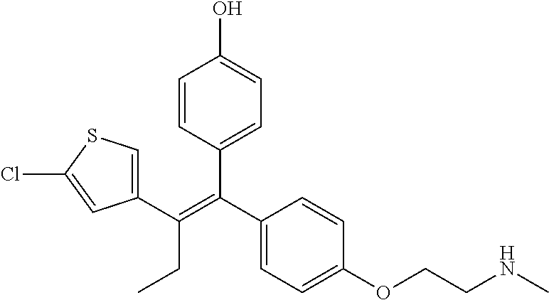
C1=CC(C(C2=CC=C(OCCNC)C=C2)=C(C2=CSC(Cl)=C2)CC)=CC=C1O
